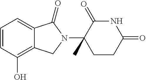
C1=CC(O)=C2C(=C1)C(=O)N(C1(C)CCC(=O)NC1=O)C2
